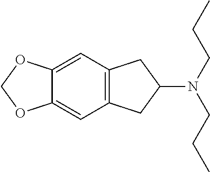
C12=CC3=C(C=C1OCO2)CC(N(CCC)CCC)C3
